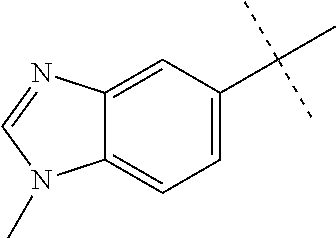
C12=CC=C(C(C)(C)C)C=C1N=CN2C
